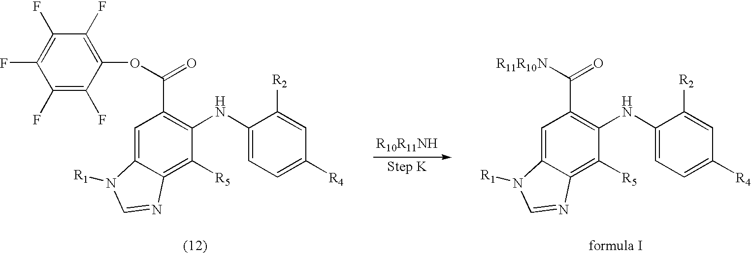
C1=C2C(=C([R5])C(NC3=CC=C([R4])C=C3[R2])=C1C(OC1=C(F)C(F)=C(F)C(F)=C1F)=O)N=CN2[R1].C1=C2C(=C([R5])C(NC3=CC=C([R4])C=C3[R2])=C1C([R11R10N])=O)N=CN2[R1]
